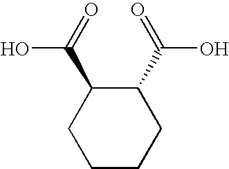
C1(C(=O)O)C(C(=O)O)CCCC1
